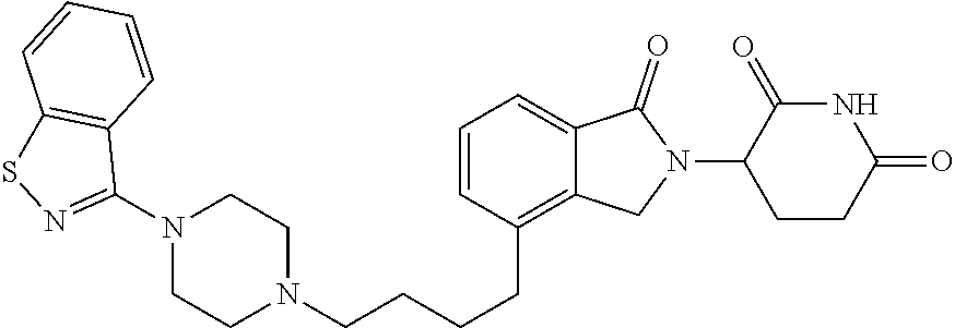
N1(C2=NSC3=C2C=CC=C3)CCN(CCCCC2=C3C(=CC=C2)C(=O)N(C2CCC(=O)NC2=O)C3)CC1
